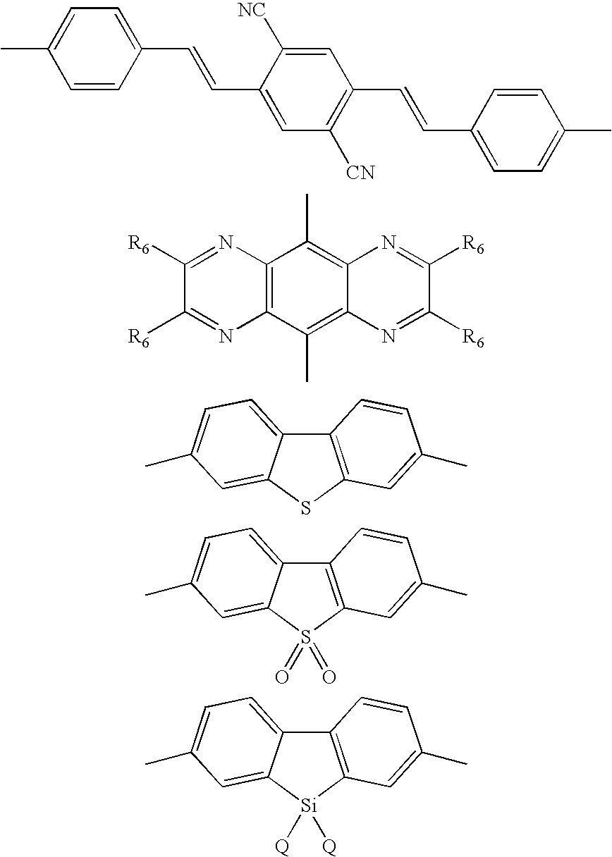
C1=CC(C=CC2=CC([CN])=C(C=CC3=CC=C(C)C=C3)C=C2[NC])=CC=C1C.C12=C(C(C)=C3C(=C1C)N=C([R6])C([R6])=N3)N=C([R6])C([R6])=N2.C12=C(SC3=CC(C)=CC=C13)C=C(C)C=C2.C12=C(S(=O)(=O)C3=CC(C)=CC=C13)C=C(C)C=C2.C12=C([Si]([Q])([Q])C3=CC(C)=CC=C13)C=C(C)C=C2
